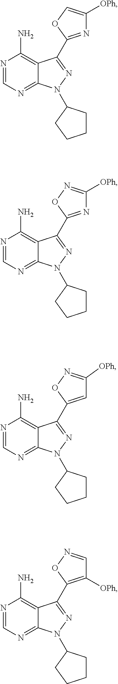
N1=CN=C2C(=C1N)C(C1=NC([OPh])=CO1)=NN2C1CCCC1.N1=CN=C2C(=C1N)C(C1=NC([OPh])=NO1)=NN2C1CCCC1.N1=CN=C2C(=C1N)C(C1=CC([OPh])=NO1)=NN2C1CCCC1.N1=CN=C2C(=C1N)C(C1=C([OPh])C=NO1)=NN2C1CCCC1
